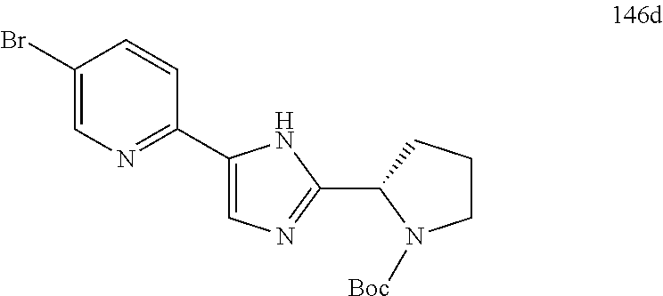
C1=C(C2=NC=C(Br)C=C2)NC(C2CCCN2[Boc])=N1
